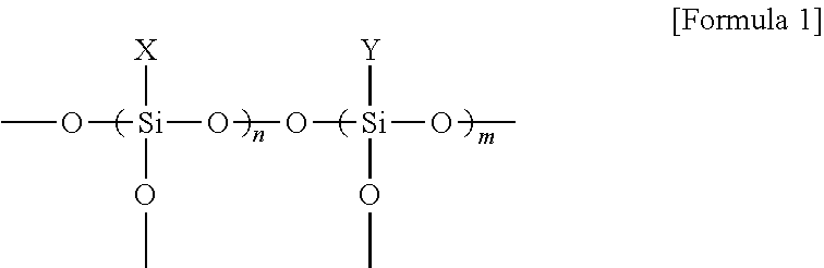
CO[Si]([X])(OC)OO[Si](OC)([Y])OC
